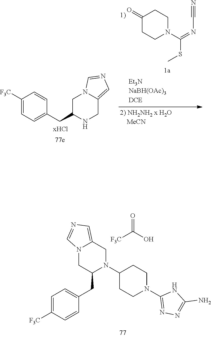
C1(=O)CCN(C(=NC#N)SC)CC1.C1([F3C])=CC=C(CC2NCC3=CN=CN3C2)C=C1.N12CC(CC3=CC=C([F3C])C=C3)N(C3CCN(C4=NN=C(N)N4)CC3)CC1=CN=C2.[F3C]C(O)=O
